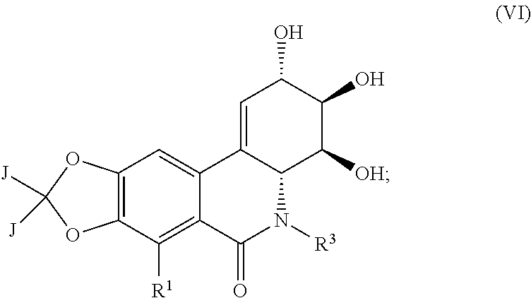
C12=C(C=C3C(=C1[R1])C(=O)N([R3])C1C3=CC(O)C(O)C1[OH])OC([J])([J])O2
